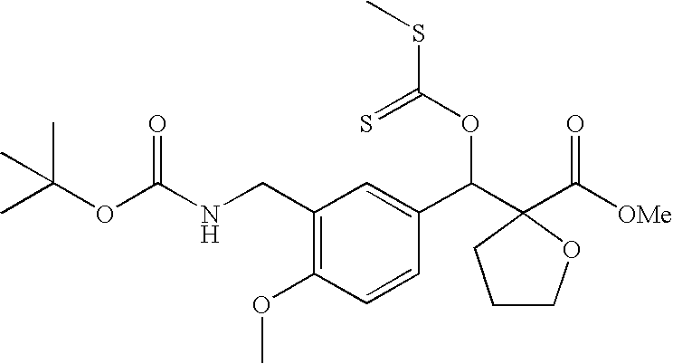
C1(CNC(OC(C)(C)C)=O)=C(OC)C=CC(C(C2(C([OMe])=O)CCCO2)OC(SC)=S)=C1
